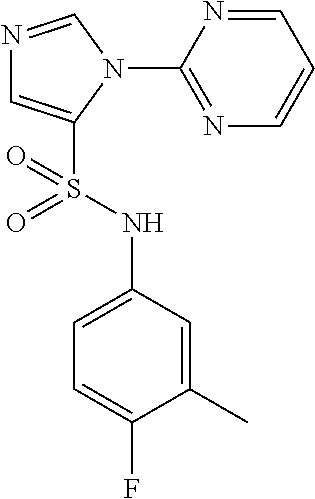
N1=CN(C2=NC=CC=N2)C(S(NC2=CC=C(F)C(C)=C2)(=O)=O)=C1
